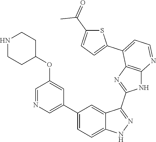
C1(C2=CC=C3C(=C2)C(C2=NC4=C(N2)N=CC=C4C2=CC=C(C(=O)C)S2)=NN3)=CN=CC(OC2CCNCC2)=C1
